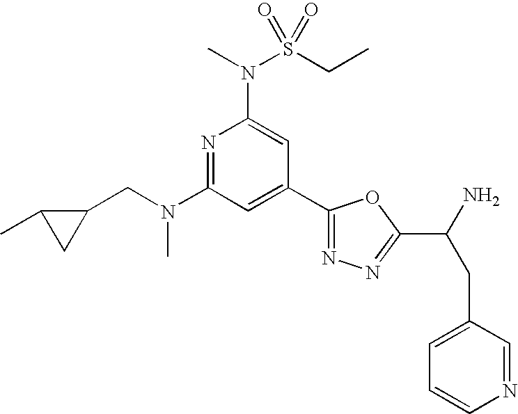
N1=C(N(CC2C(C)C2)C)C=C(C2=NN=C(C(N)CC3=CC=CN=C3)O2)C=C1N(S(CC)(=O)=O)C
